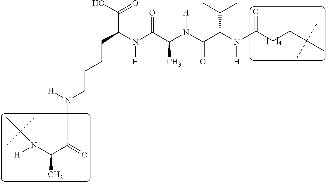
C(C(N(C(C(N(C(C(N(C(CCC(C)(C)C)=O)[H])C(C)C)=O)[H])C)=O)[H])C(O)=O)CCCN([H])C(C(C)N([H])C(C)(C)C)=O
